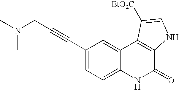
C1(C#CCN(C)C)=CC=C2C(=C1)C1=C(C(=O)N2)NC=C1[EtO2C]
